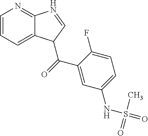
C12=CC=CN=C1N=CC2C(=O)C1=CC(NS(=O)(C)=O)=CC=C1F
